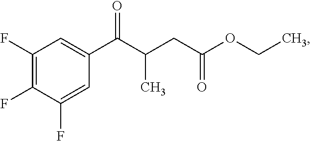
C1(F)=C(F)C(F)=CC(C(C(C)CC(OCC)=O)=O)=C1
